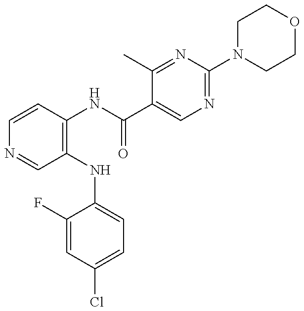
C1=CC(NC(C2=CN=C(N3CCOCC3)N=C2C)=O)=C(NC2=CC=C(Cl)C=C2F)C=N1
